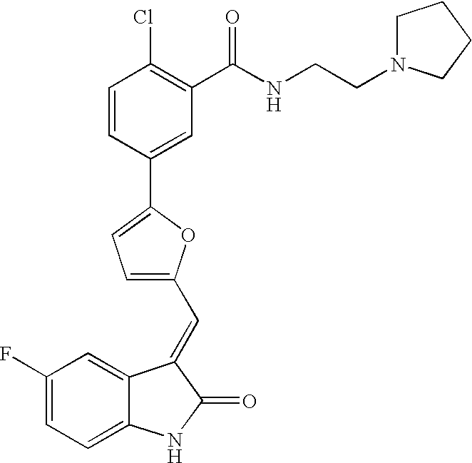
C1(F)=CC=C2C(=C1)C(=CC1=CC=C(C3=CC(C(NCCN4CCCC4)=O)=C(Cl)C=C3)O1)C(=O)N2
